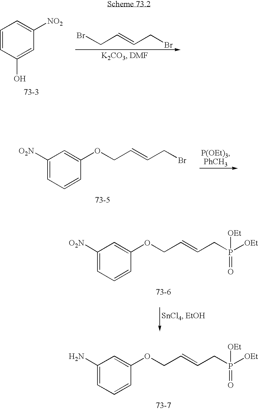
C1(N)=CC=CC(OCC=CCP([OEt])(=O)[OEt])=C1.C1([O2N])=CC=CC(OCC=CCBr)=C1.C1([O2N])=CC=CC(OCC=CCP([OEt])(=O)[OEt])=C1.C1=CC(O)=CC([NO2])=C1.BrCC=CCBr
